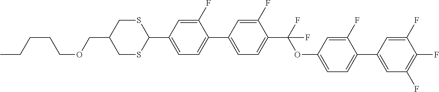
C(CCOCC1CSC(C2=CC=C(C3=CC=C(C(F)(OC4=CC=C(C5=CC(F)=C(F)C(F)=C5)C(F)=C4)F)C(F)=C3)C(F)=C2)SC1)CC
